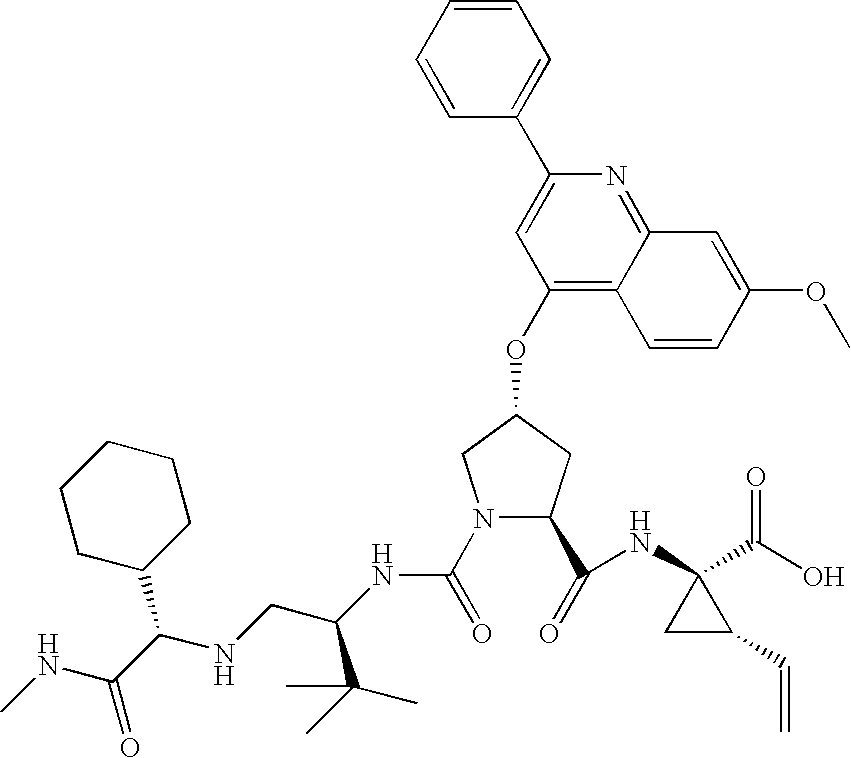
N1(C(NC(C(C)(C)C)CNC(C2CCCCC2)C(NC)=O)=O)C(C(NC2(C(=O)O)C(C=C)C2)=O)CC(OC2=C3C(=NC(C4=CC=CC=C4)=C2)C=C(OC)C=C3)C1
